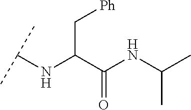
C(C(C(NC(C)C)=O)NC(C)C)[Ph]
